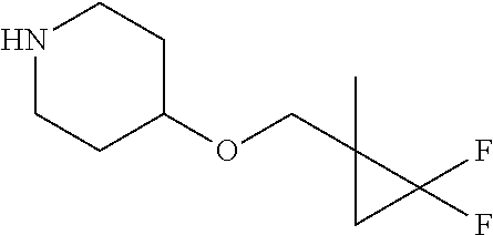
N1CCC(OCC2(C)CC2(F)F)CC1
